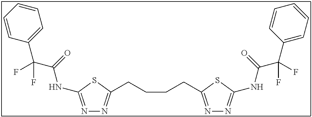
N1=C(NC(=O)C(C2=CC=CC=C2)(F)F)SC(CCCCC2=NN=C(NC(C(C3=CC=CC=C3)(F)F)=O)S2)=N1
